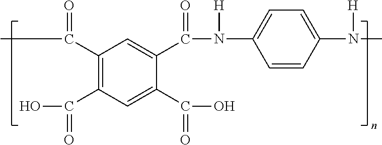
C1(C(=O)C)=C(C(O)=O)C=C(C(=O)O)C(C(N([H])C2=CC=C(N(C)[H])C=C2)=O)=C1
